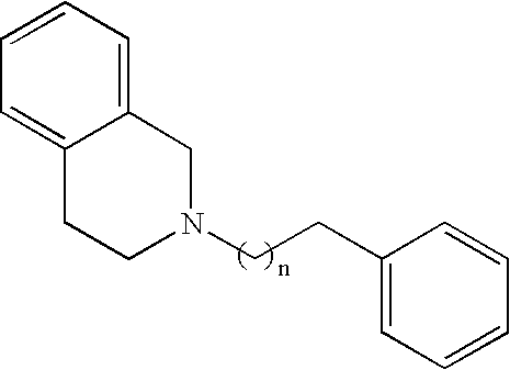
C1(CCN2CCC3=CC=CC=C3C2)=CC=CC=C1
